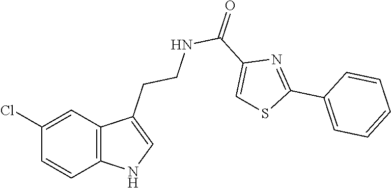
C12=C(C=C(Cl)C=C1)C(CCNC(C1=CSC(C3=CC=CC=C3)=N1)=O)=CN2
